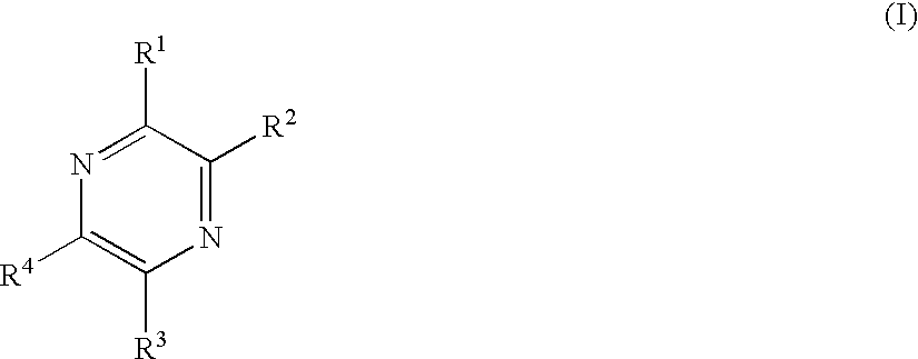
C1([R4])=C([R3])N=C([R2])C([R1])=N1
